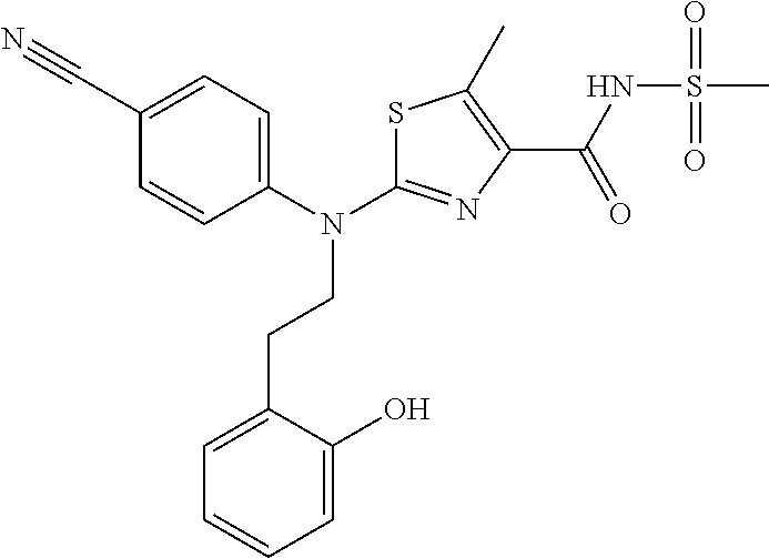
S1C(N(C2=CC=C(C#N)C=C2)CCC2=CC=CC=C2O)=NC(C(NS(C)(=O)=O)=O)=C1C
